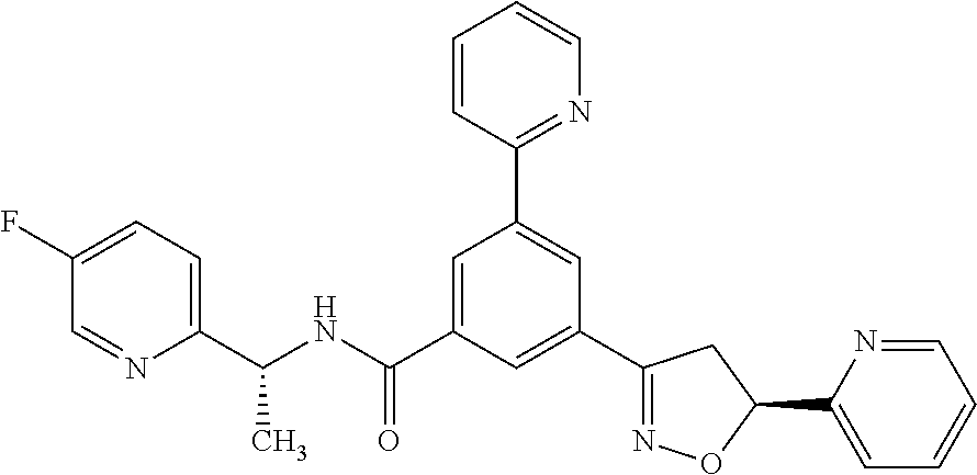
C(NC(C1=CC(C2=NC=CC=C2)=CC(C2=NOC(C3=CC=CC=N3)C2)=C1)=O)(C1=CC=C(F)C=N1)C
